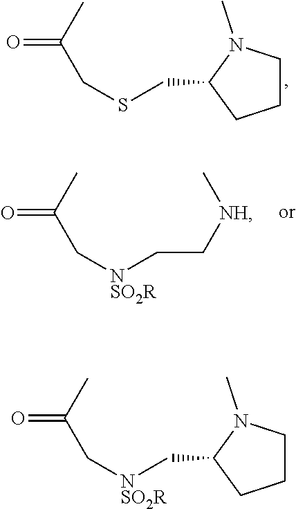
CC(CSCC1N(C)CCC1)=O.CC(C[NSO2R]CC[NH]C)=O.CC(C[NSO2R]CC1N(C)CCC1)=O
